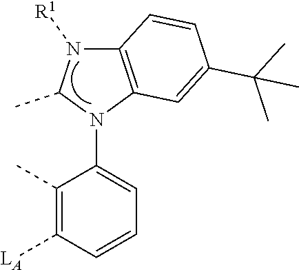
C1(C)=C([LA])C=CC=C1N1C(C)N([R1])C2=C1C=C(C(C)(C)C)C=C2
